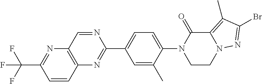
N1(C2=CC=C(C3=NC4=C(N=C(C(F)(F)F)C=C4)C=N3)C=C2C)CCN2C(=C(C)C(Br)=N2)C1=O
